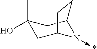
C1(O)(C)CC2N(->*)C(C1)CC2
